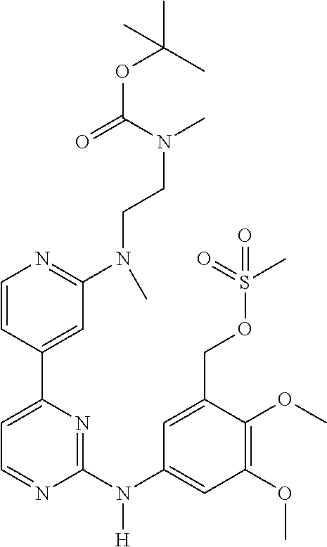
C1=CC(C2=CC=NC(N(C3=CC(OC)=C(OC)C(COS(=O)(C)=O)=C3)[H])=N2)=CC(N(C)CCN(C)C(=O)OC(C)(C)C)=N1
